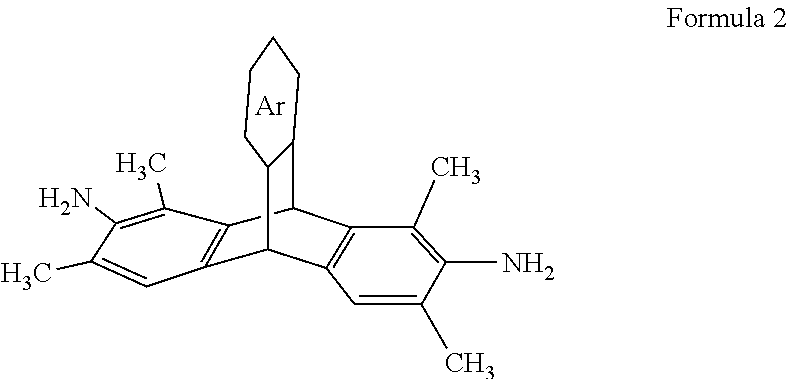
C12CCCCC1C1C3=C(C2C2=C1C=C(C)C(N)=C2C)C(C)=C(N)C(C)=C3.[Ar]
